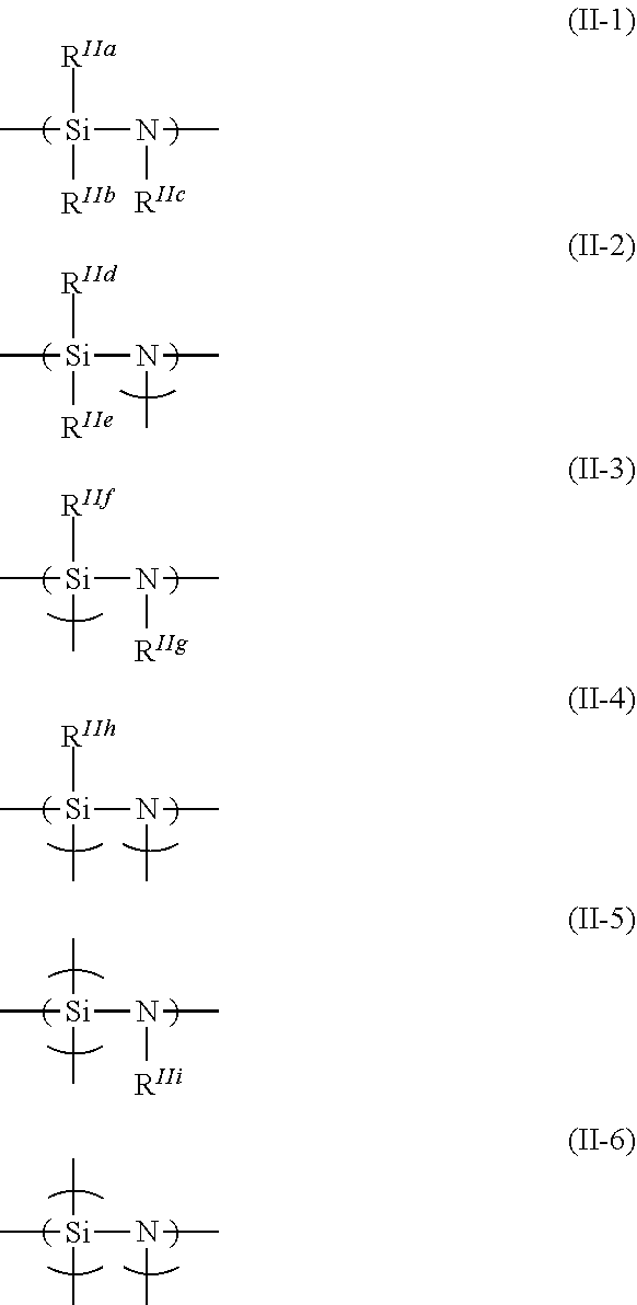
[RIIa][Si]([RIIb])(N(C)[RIIc])C.[RIId][Si]([RIIe])(N(C)C)C.[RIIf][Si](C)(N(C)[RIIg])C.[RIIh][Si](C)(N(C)C)C.C[Si](C)(N(C)[RIIi])C.C[Si](C)(N(C)C)C
